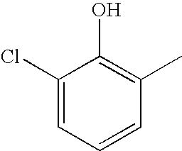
C1(Cl)=CC=CC(C)=C1O
